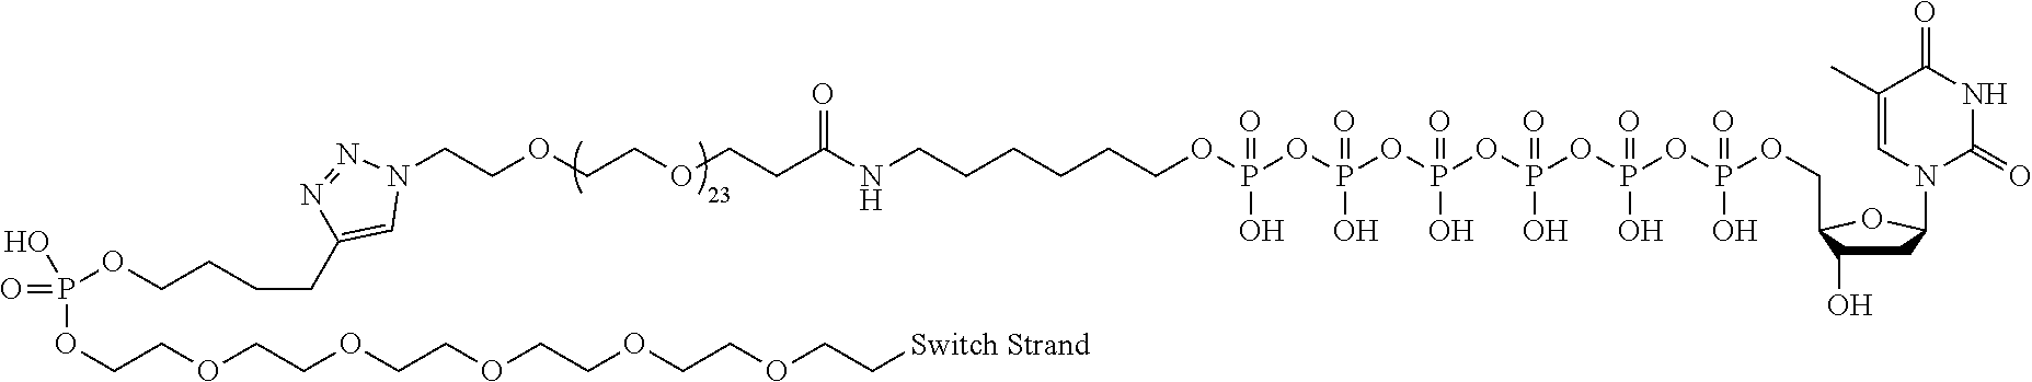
C1C(O)C(COP(=O)(O)OP(OP(OP(OP(OP(OCCCCCCNC(CCOCCOCCN2N=NC(CCCCOP(=O)(O)OCCOCCOCCOCCOCCOCC[Switch Strand])=C2)=O)(=O)O)(=O)O)(=O)O)(=O)O)(=O)O)OC1N1C(=O)NC(=O)C(C)=C1
